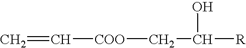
C(=C)[COO]CC([R])O
